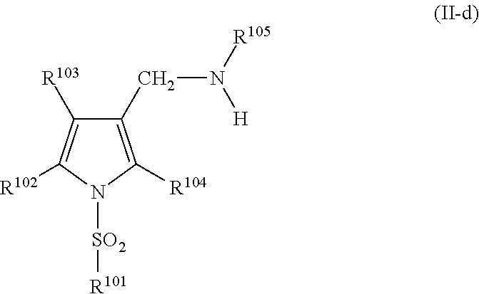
C1(CN([R105])[H])=C([R104])N([SO2][R101])C([R102])=C1[R103]
